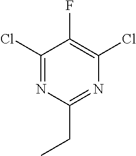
C1(Cl)=NC(CC)=NC(Cl)=C1F
